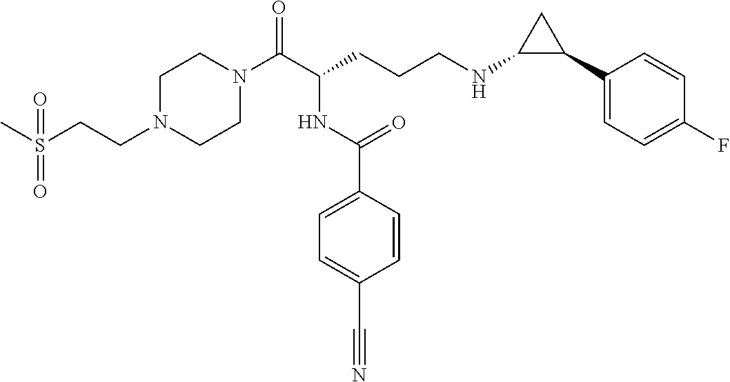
C1N(CCS(C)(=O)=O)CCN(C(C(CCCNC2C(C3=CC=C(F)C=C3)C2)NC(C2=CC=C(C#N)C=C2)=O)=O)C1
